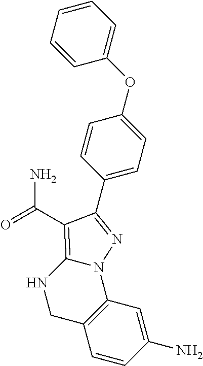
C1(C2=NN3C4=C(C=CC(N)=C4)CNC3=C2C(=O)N)=CC=C(OC2=CC=CC=C2)C=C1
